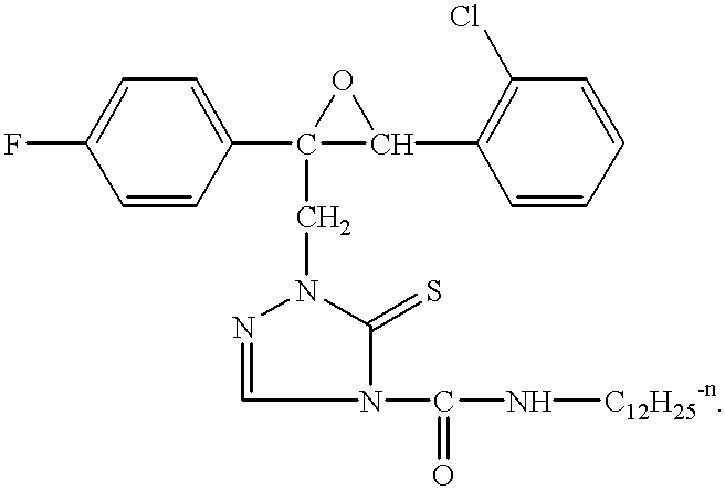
FC1=CC=C(C2(CN3N=CN(C(N[C12H25-n])=O)C3=S)OC2C2=C(Cl)C=CC=C2)C=C1
